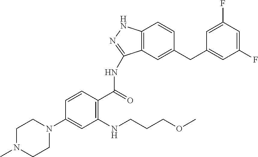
C1=CC(N2CCN(C)CC2)=CC(NCCCOC)=C1C(NC1=NNC2=C1C=C(CC1=CC(F)=CC(F)=C1)C=C2)=O
